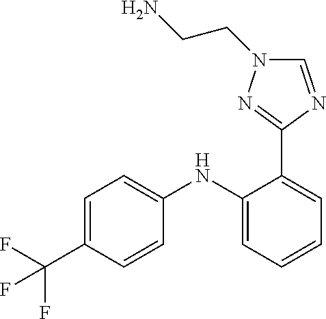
C1=C(NC2=CC=CC=C2C2=NN(CCN)C=N2)C=CC(C(F)(F)F)=C1
